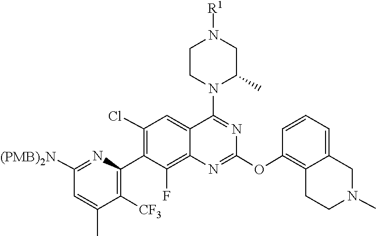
C1=CC(OC2=NC3=C(F)C(C4=C([CF3])C(C)=CC([(PMB)2N])=N4)=C(Cl)C=C3C(N3CCN([R1])CC3C)=N2)=C2C(=C1)CN(C)CC2
